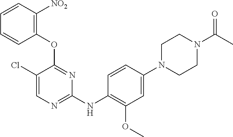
C1(OC2=NC(NC3=C(OC)C=C(N4CCN(C(C)=O)CC4)C=C3)=NC=C2Cl)=C([NO2])C=CC=C1
